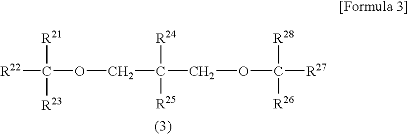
[R22]C([R21])([R23])OCC([R24])([R25])COC([R28])([R27])[R26]
